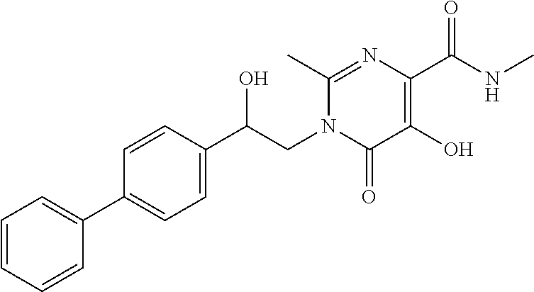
C1=CC=CC(C2=CC=C(C(CN3C(=O)C(O)=C(C(NC)=O)N=C3C)O)C=C2)=C1
